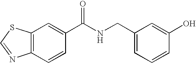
C12=C(C=C(C(NCC3=CC=CC(O)=C3)=O)C=C1)SC=N2
